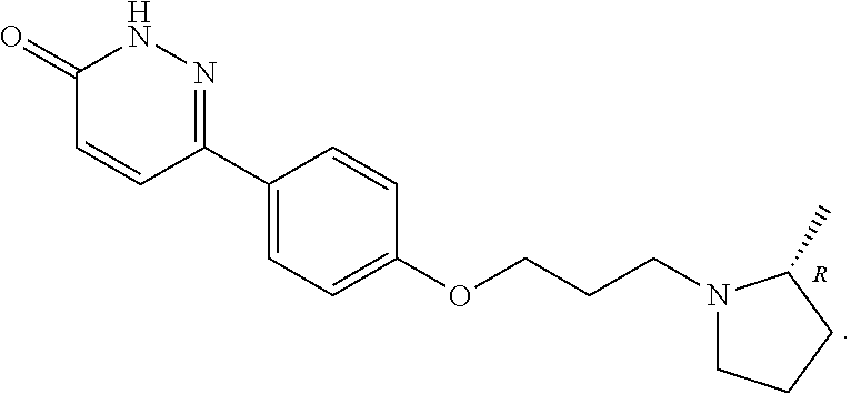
C1(=O)C=CC(C2=CC=C(OCCCN3CCCC3C)C=C2)=NN1.[R]
